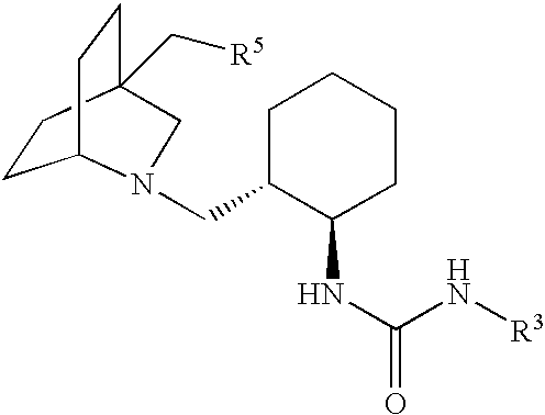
C1CC2CCC1(C[R5])CN2CC1C(NC(N[R3])=O)CCCC1
